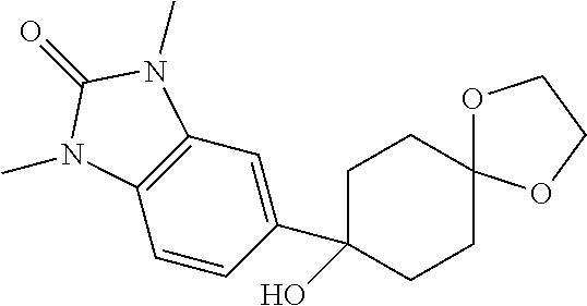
C1C(C2=CC3=C(C=C2)N(C)C(=O)N3C)(O)CCC2(C1)OCCO2
